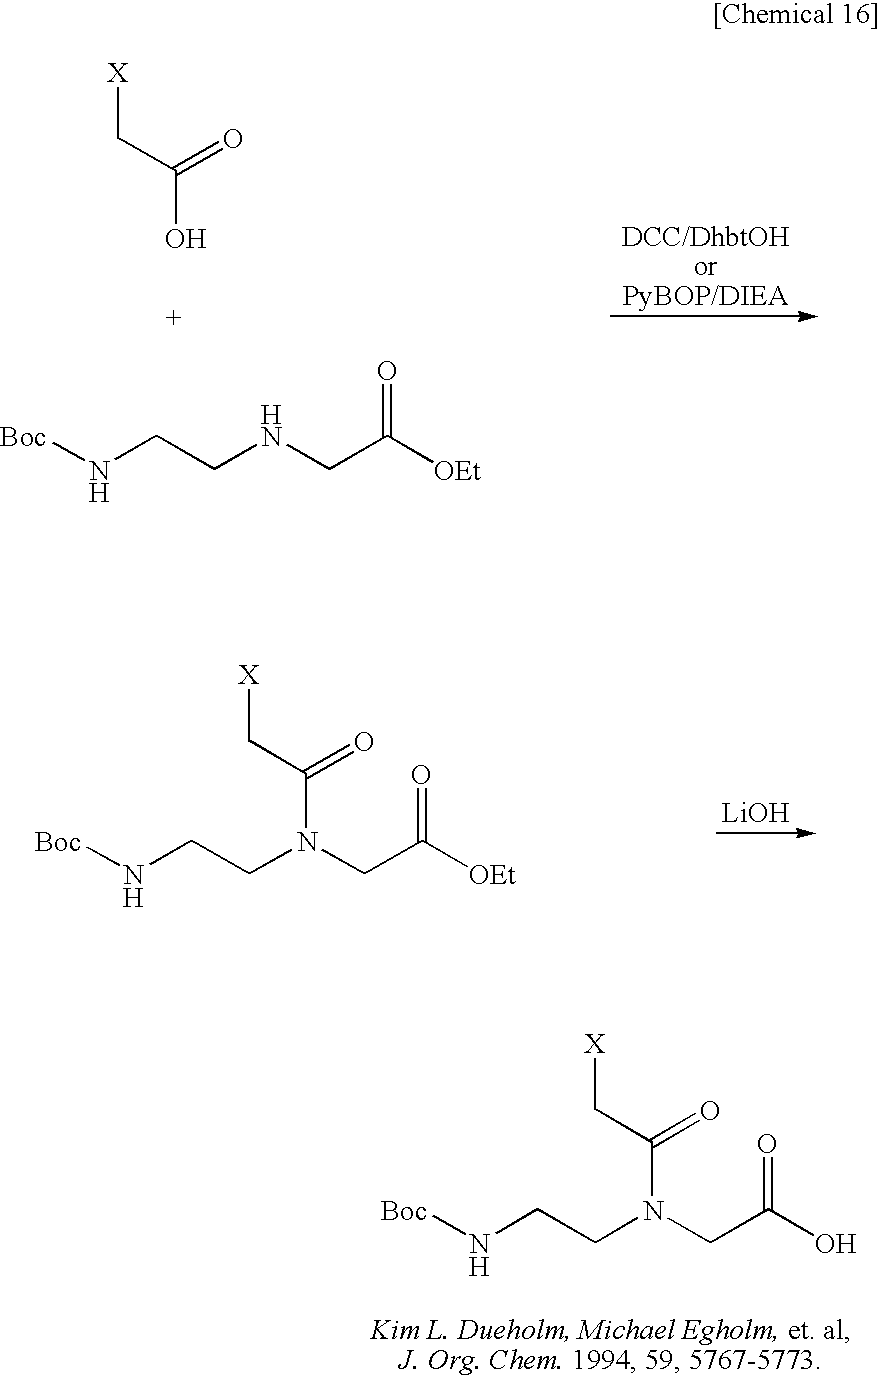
[X]CC(O)=O.[Boc]NCCNCC([OEt])=O.[Boc]NCCN(CC([OEt])=O)C(C[X])=O.[LiOH].[Boc]NCCN(CC(O)=O)C(C[X])=O
